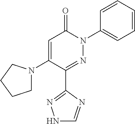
C1=C(N2CCCC2)C(C2=NNC=N2)=NN(C2=CC=CC=C2)C1=O
